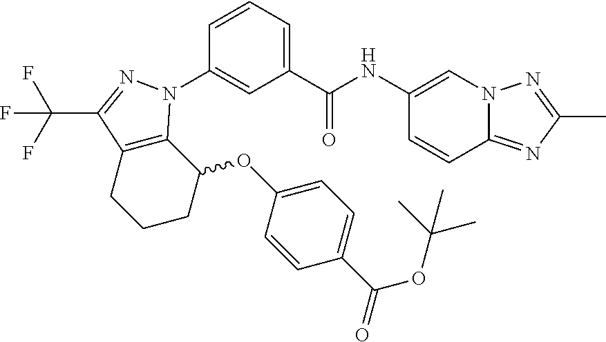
C1(C(NC2=CN3C(=NC(C)=N3)C=C2)=O)=CC=CC(N2C3=C(C(C(F)(F)F)=N2)CCCC3OC2=CC=C(C(OC(C)(C)C)=O)C=C2)=C1
